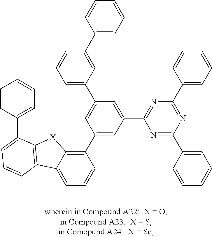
C1=C2C(=C(C3=CC(C4=NC(C5=CC=CC=C5)=NC(C5=CC=CC=C5)=N4)=CC(C4=CC=CC(C5=CC=CC=C5)=C4)=C3)C=C1)[X]C1=C2C=CC=C1C1=CC=CC=C1
